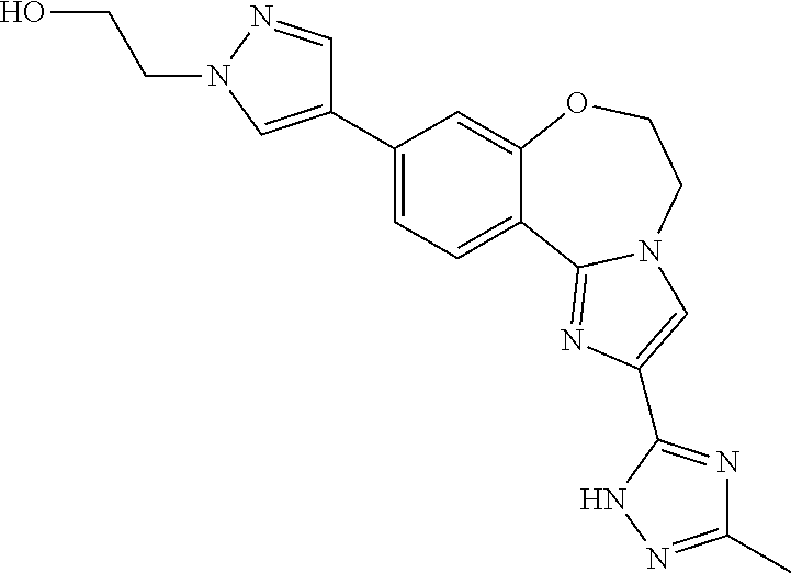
C1(C2=CN(CCO)N=C2)=CC=C2C(=C1)OCCN1C2=NC(C2=NC(C)=NN2)=C1
